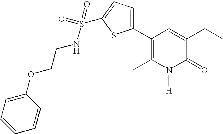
C1(C2=C(C)N([H])C(=O)C(CC)=C2)=CC=C(S(NCCOC2=CC=CC=C2)(=O)=O)S1
